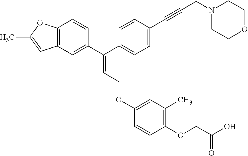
C(=C(C1=CC2=C(C=C1)OC(C)=C2)C1=CC=C(C#CCN2CCOCC2)C=C1)COC1=CC(C)=C(OCC(O)=O)C=C1
